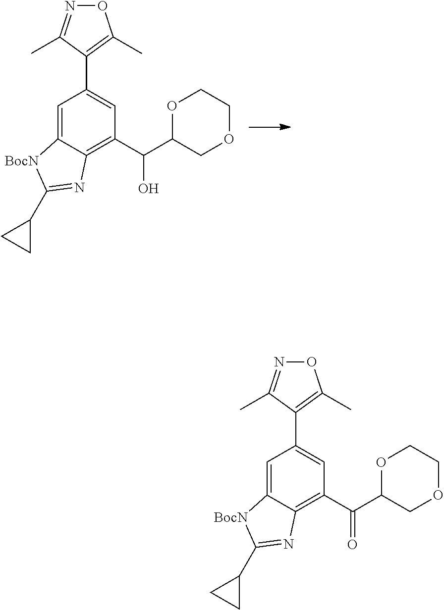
C1=C2C(=C(C(C3COCCO3)O)C=C1C1=C(C)ON=C1C)N=C(C1CC1)[BocN]2.C1=C2C(=C(C(C3COCCO3)=O)C=C1C1=C(C)ON=C1C)N=C(C1CC1)[BocN]2
